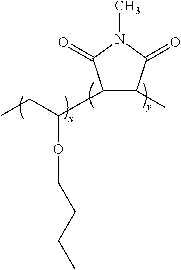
CN1C(=O)C(C(CC)OCCCC)C(C)C1=O
